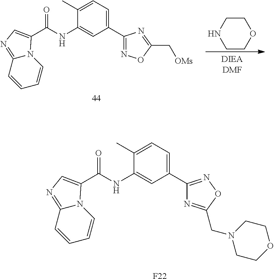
C1(C)=CC=C(C2=NOC(CN3CCOCC3)=N2)C=C1NC(=O)C1=CN=C2C=CC=CN21.[F22].C1(C)=CC=C(C2=NOC(C[OMs])=N2)C=C1NC(=O)C1=CN=C2C=CC=CN21.C1NCCOC1
